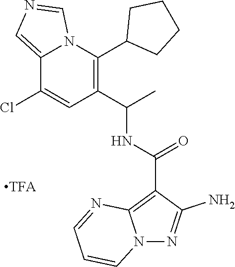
C1(C(C)NC(C2=C3N(N=C2N)C=CC=N3)=O)=C(C2CCCC2)N2C(=CN=C2)C(Cl)=C1.[TFA]
